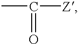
C([Z])(=O)C
